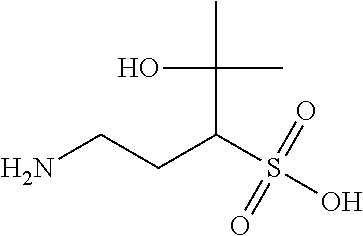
NCCC(S(O)(=O)=O)C(C)(O)C
